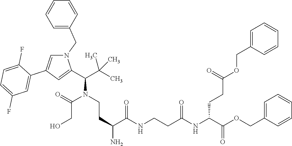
C(CO)(N(CCC(C(NCCC(NC(C(OCC1=CC=CC=C1)=O)CCC(=O)OCC1=CC=CC=C1)=O)=O)N)C(C(C)(C)C)C1=CC(C2=CC(F)=CC=C2F)=CN1CC1=CC=CC=C1)=O
